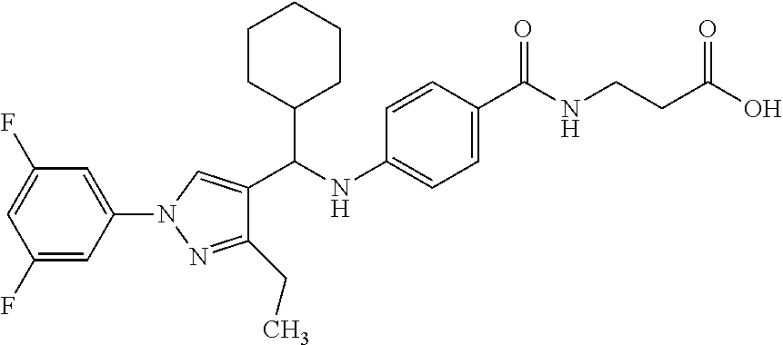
C1=C(N2N=C(CC)C(C(NC3=CC=C(C(NCCC(O)=O)=O)C=C3)C3CCCCC3)=C2)C=C(F)C=C1F
